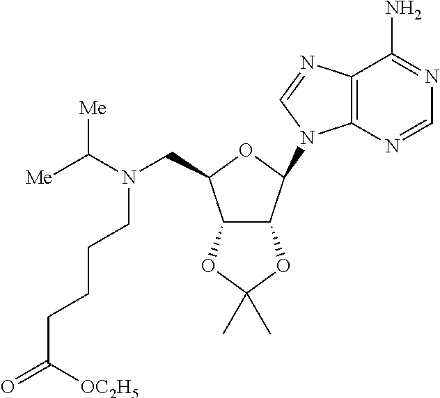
C(N(C([Me])[Me])CC1C2C(C(N3C4=C(C(N)=NC=N4)N=C3)O1)OC(C)(C)O2)CCCC(=O)[OC2H5]
